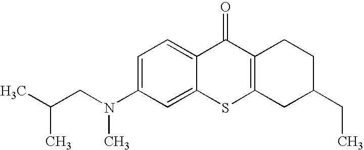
C1(N(CC(C)C)C)=CC=C2C(=C1)SC1=C(C2=O)CCC(CC)C1
